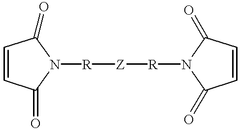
C1=CC(=O)N([R][Z][R]N2C(=O)C=CC2=O)C1=O
